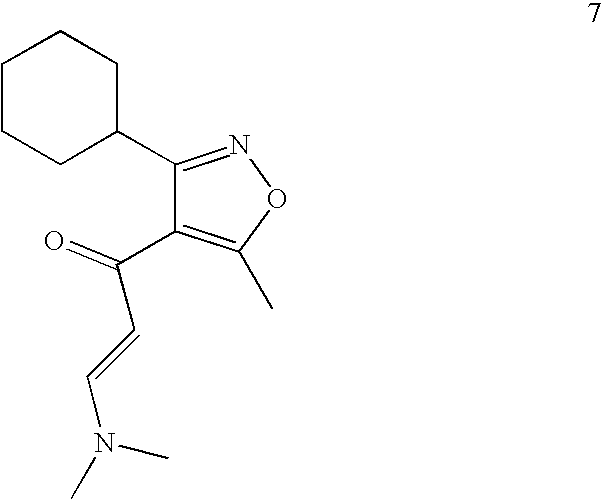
C1(C(C=CN(C)C)=O)=C(C)ON=C1C1CCCCC1
